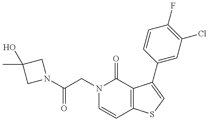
N1(C(CN2C=CC3=C(C2=O)C(C2=CC(Cl)=C(F)C=C2)=CS3)=O)CC(O)(C)C1
